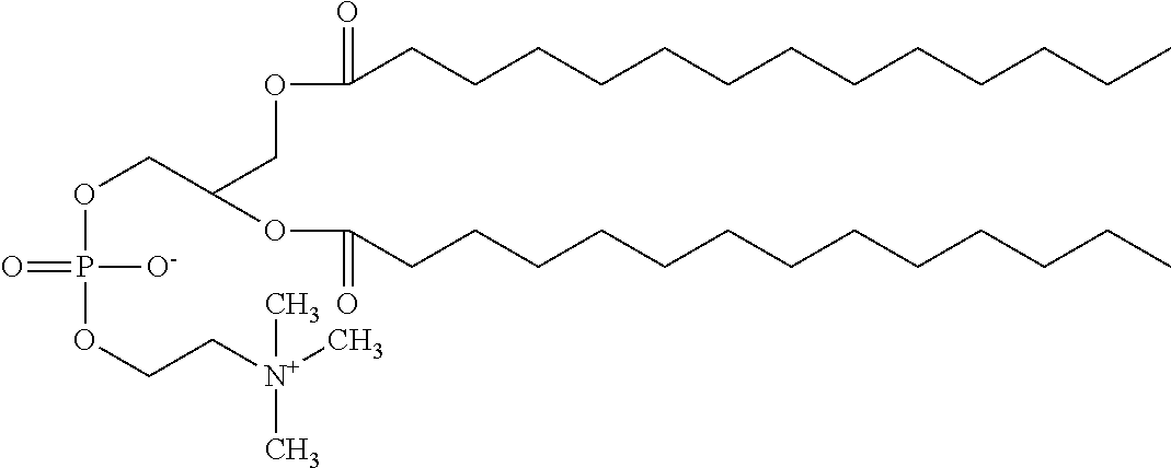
O=P(OCC(COC(=O)CCCCCCCCCCCCC)OC(=O)CCCCCCCCCCCCC)(OCC[N+](C)(C)C)[O-]
